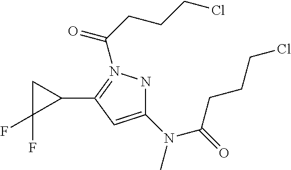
C1C(F)(F)C1C1=N(C(=O)CCCCl)NC(N(C(CCCCl)=O)C)=C1
